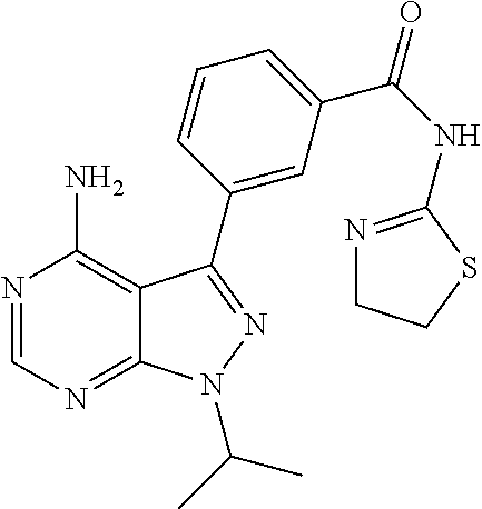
N1=CN=C2C(=C1N)C(C1=CC(C(=O)NC3=NCCS3)=CC=C1)=NN2C(C)C
